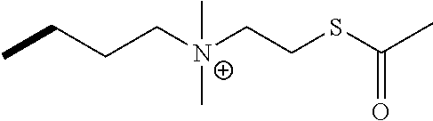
C([N+](CCSC(C)=O)(C)C)CCC
